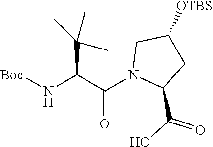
[Boc]NC(C(N1C(C(O)=O)CC([OTBS])C1)=O)C(C)(C)C
